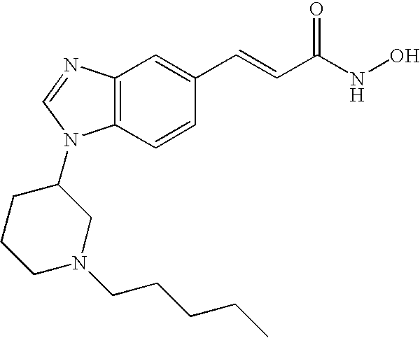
C12=C(C=CC(C=CC(NO)=O)=C1)N(C1CCCN(CCCCC)C1)C=N2
